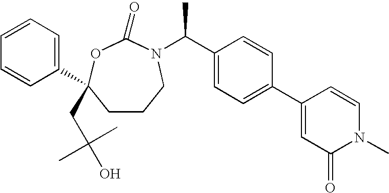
C1CCN(C(C2=CC=C(C3=CC(=O)N(C)C=C3)C=C2)C)C(=O)OC1(CC(C)(O)C)C1=CC=CC=C1
